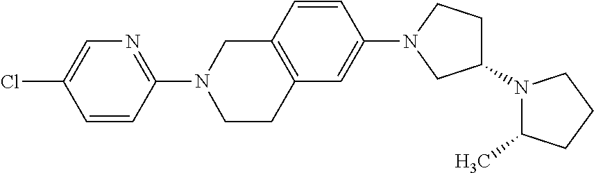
C1(Cl)=CN=C(N2CCC3=C(C2)C=CC(N2CC(N4C(C)CCC4)CC2)=C3)C=C1
